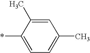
C1=C(*)C(C)=CC(C)=C1
